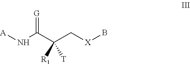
[A]NC(C(C[X]B)([R1])[T])=[G]
